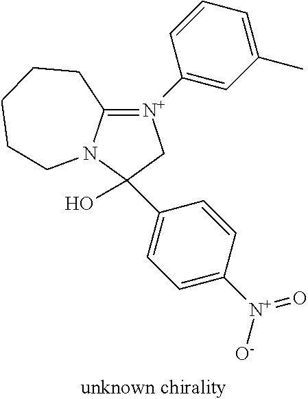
C12=[N+](C3=CC(C)=CC=C3)CC(O)(C3=CC=C([N+]([O-])=O)C=C3)N1CCCCC2
